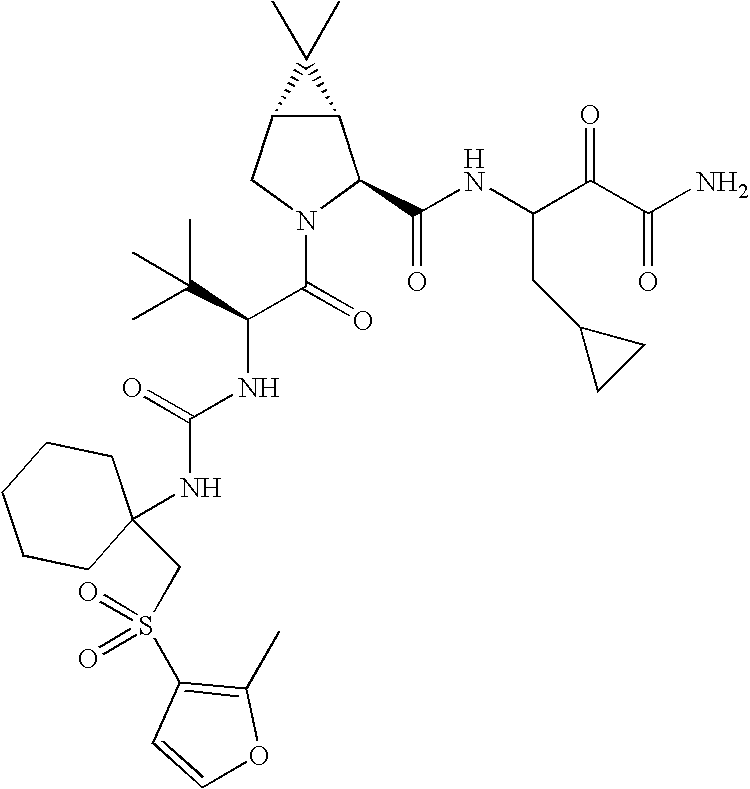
C12C(CN(C(=O)C(C(C)(C)C)NC(NC3(CS(C4=C(C)OC=C4)(=O)=O)CCCCC3)=O)C1C(NC(C(C(N)=O)=O)CC1CC1)=O)C2(C)C
